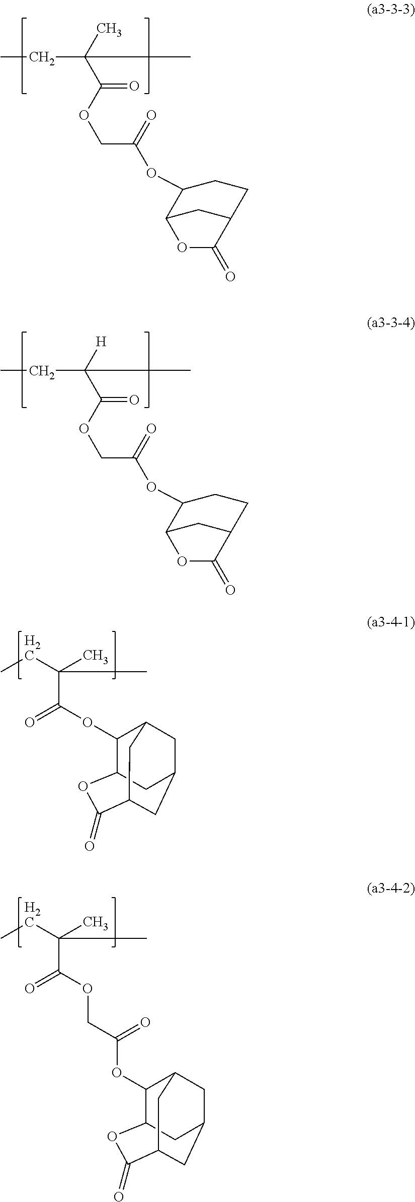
C(C(C)(CC)C)(=O)OCC(OC1C2CC(CC1)C(=O)O2)=O.C(C([H])(CC)C)(=O)OCC(OC1C2CC(CC1)C(=O)O2)=O.C1(OC(=O)C(CC)(C)C)C2CC3CC1CC(C(=O)O2)C3.O(C(=O)C(CC)(C)C)CC(OC1C2CC3CC1CC(C(=O)O2)C3)=O
